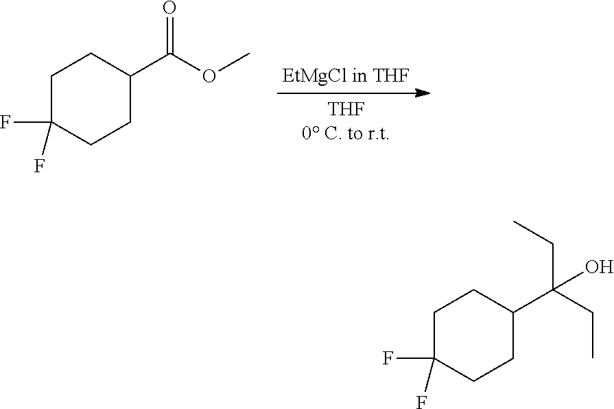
C1C(F)(F)CCC(C(OC)=O)C1.C1C(F)(F)CCC(C(CC)(CC)O)C1
